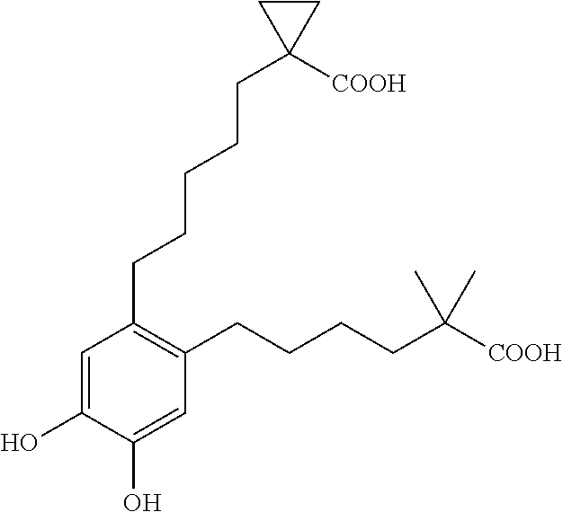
C1=C(O)C(O)=CC(CCCCC([COOH])(C)C)=C1CCCCCC1([COOH])CC1
